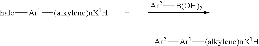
[Ar2][B(OH)2].[halo][Ar1][(alkylene)nX1H].[Ar2][Ar1][(alkylene)nX1H]
